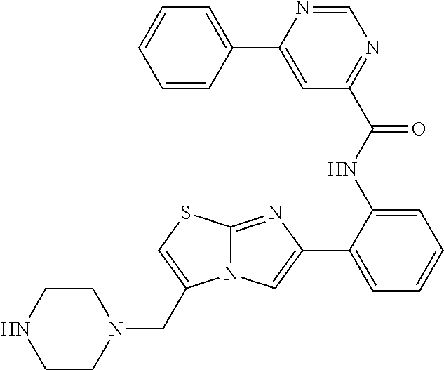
C1(NC(=O)C2=NC=NC(C3=CC=CC=C3)=C2)=CC=CC=C1C1=CN2C(=N1)SC=C2CN1CCNCC1
